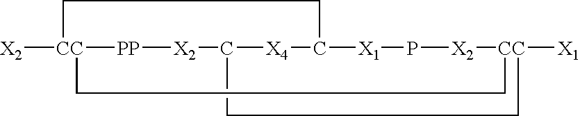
C1C2[X2][PP][CC]3([X2])CCC([X4]2)[X1]P[X2][CC]([X1])(CC3)C1
